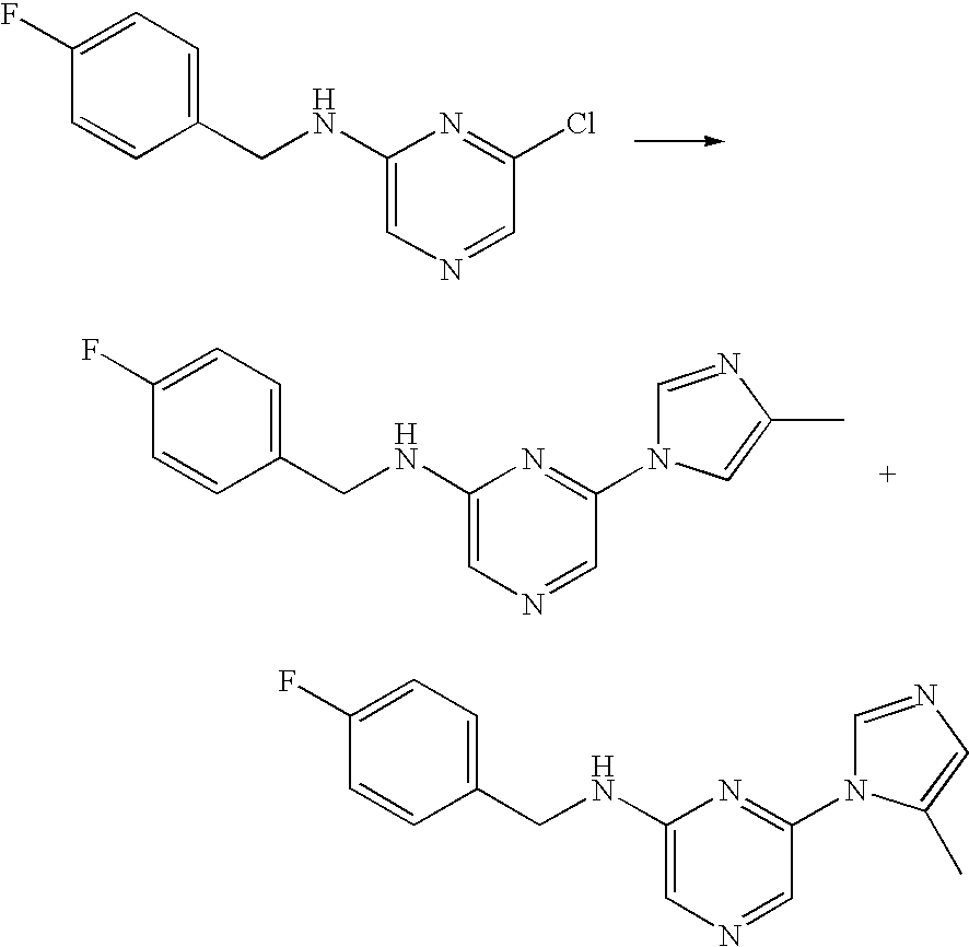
C1(CNC2=CN=CC(Cl)=N2)=CC=C(F)C=C1.C1(CNC2=CN=CC(N3C=NC(C)=C3)=N2)=CC=C(F)C=C1.C1(CNC2=CN=CC(N3C=NC=C3C)=N2)=CC=C(F)C=C1
